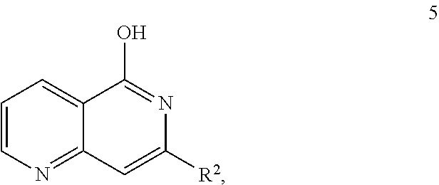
C1=CN=C2C(=C1)C(O)=NC([R2])=C2
